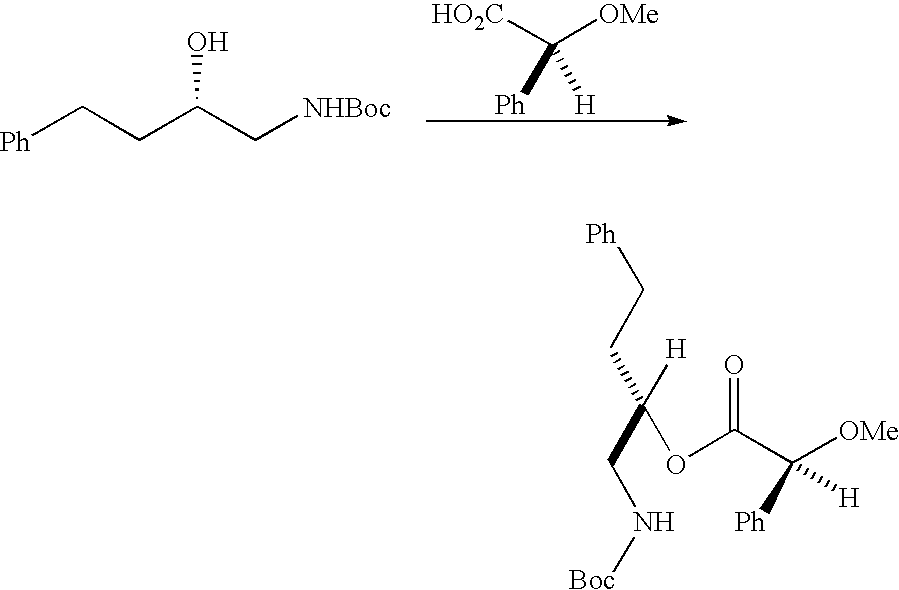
[Ph]CCC(C[NHBoc])O.[HO2C]C([OMe])([Ph])[H].C(OC(C([OMe])([H])[Ph])=O)([H])(CC[Ph])CN[Boc]
